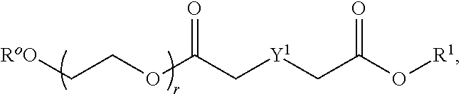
C(C(OCC[RoO])=O)[Y1]CC(=O)O[R1]
